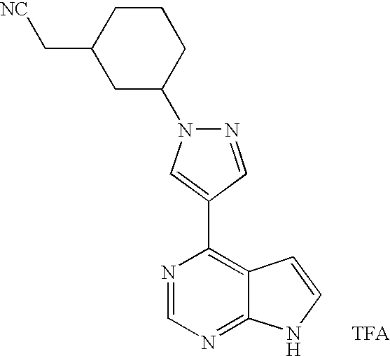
N1=CC(C2=C3C(=NC=N2)NC=C3)=CN1C1CCCC(C[NC])C1.[TFA]
